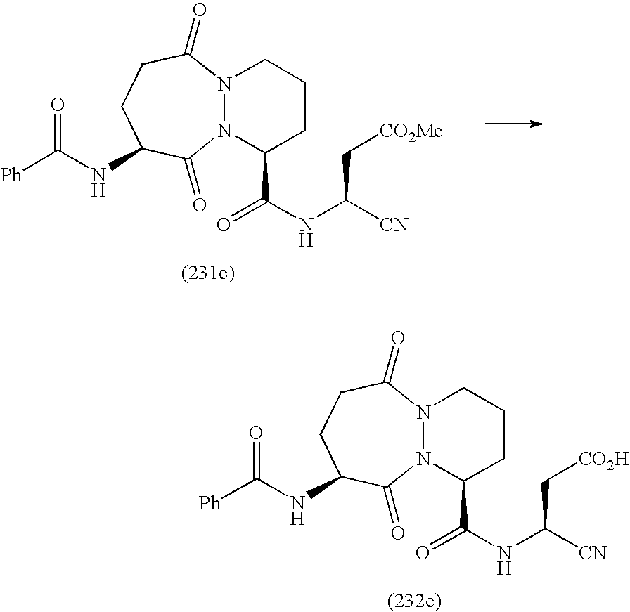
N12N(C(C(NC([CN])C[CO2H])=O)CCC1)C(=O)C(NC([Ph])=O)CCC2=O.N12N(C(C(NC([CN])C[CO2Me])=O)CCC1)C(=O)C(NC([Ph])=O)CCC2=O
